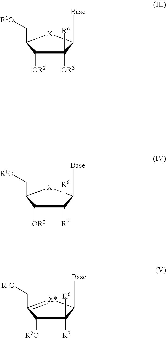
[Base]C1C([R7])([R6])C([OR2])C(C[R1O])[X]1.[Base]C1C([R7])([R6])C([R2O])C(C[R1O])=[X*]1.[Base]C1C([OR3])([R6])C([OR2])C(C[R1O])[X]1
